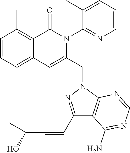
C1=CC=C2C(=C1C)C(=O)N(C1=NC=CC=C1C)C(CN1N=C(C#CC(O)C)C3=C1N=CN=C3N)=C2
